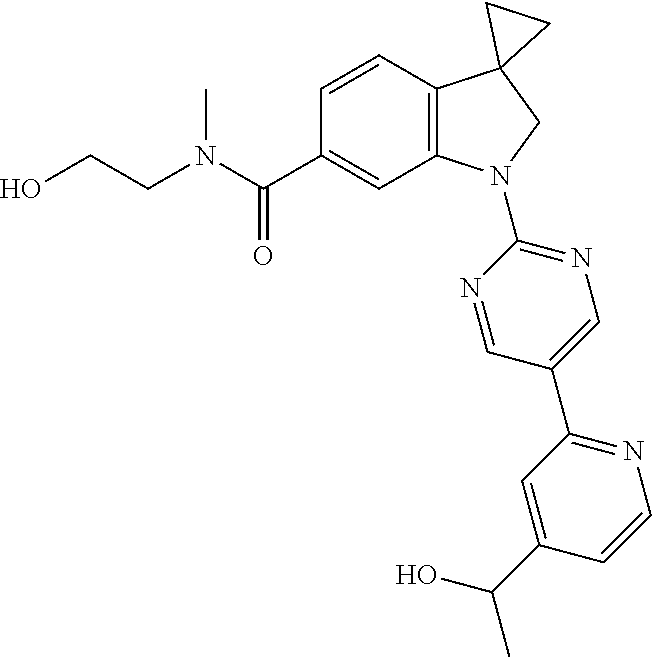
C(C1=CC2=C(C=C1)C1(CN2C2=NC=C(C3=NC=CC(C(O)C)=C3)C=N2)CC1)(=O)N(C)CCO
